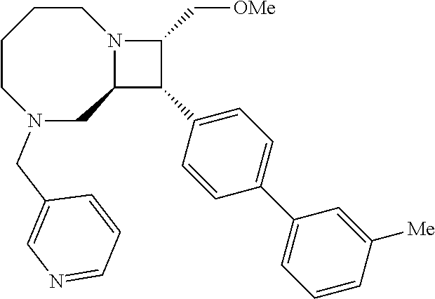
C1CCCN(CC2=CN=CC=C2)CC2N1C(C[OMe])C2C1=CC=C(C2=CC=CC([Me])=C2)C=C1
